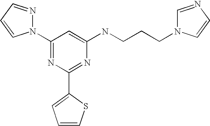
C1(N2N=CC=C2)=NC(C2=CC=CS2)=NC(NCCCN2C=NC=C2)=C1
